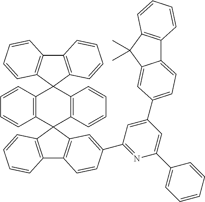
C12=C(C3(C4=C1C=CC=C4)C1=C(C4(C5=C3C=CC=C5)C3=C(C5=C4C=CC=C5)C=CC(C4=NC(C5=CC=CC=C5)=CC(C5=CC=C6C7=C(C(C)(C)C6=C5)C=CC=C7)=C4)=C3)C=CC=C1)C=CC=C2
